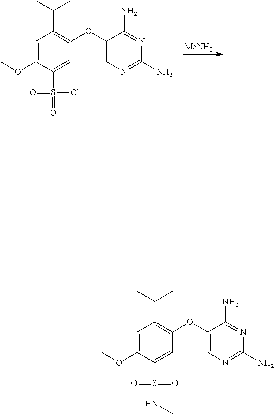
N1=C(N)N=C(N)C(OC2=C(C(C)C)C=C(OC)C(S(NC)(=O)=O)=C2)=C1.[MeNH2].N1=C(N)N=C(N)C(OC2=C(C(C)C)C=C(OC)C(S(=O)(Cl)=O)=C2)=C1
